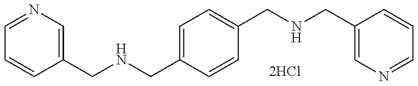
C1=NC=C(CNCC2=CC=C(CNCC3=CN=CC=C3)C=C2)C=C1
